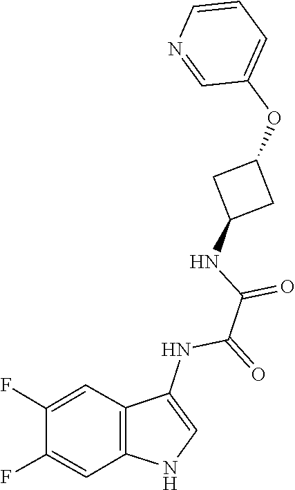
C1(NC(C(NC2=CNC3=C2C=C(F)C(F)=C3)=O)=O)CC(OC2=CC=CN=C2)C1
